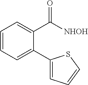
C1=CC=C(C2=CC=CS2)C(C([NHOH])=O)=C1
